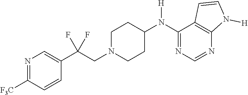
N1=C([F3C])C=CC(C(CN2CCC(N(C3=NC=NC4=C3C=CN4[H])[H])CC2)(F)F)=C1
